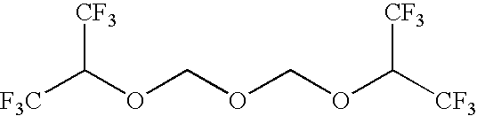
[F3C]C(OCOCOC([CF3])[CF3])[CF3]
